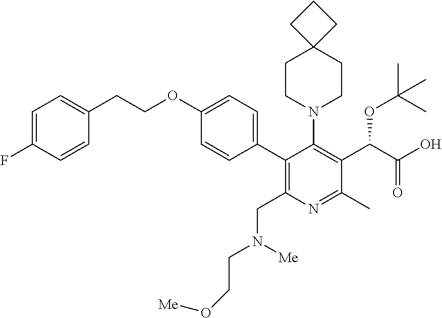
C1=C(F)C=CC(CCOC2=CC=C(C3=C(CN(CCO[Me])[Me])N=C(C)C(C(C(O)=O)OC(C)(C)C)=C3N3CCC4(CC3)CCC4)C=C2)=C1
